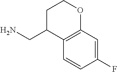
C12=C(C=C(F)C=C1)OCCC2CN
